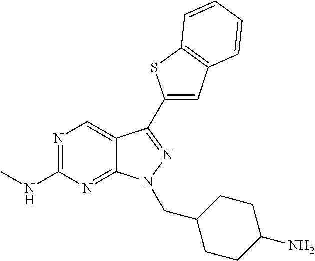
N1=C(NC)N=C2C(=C1)C(C1=CC3=C(S1)C=CC=C3)=NN2CC1CCC(N)CC1
